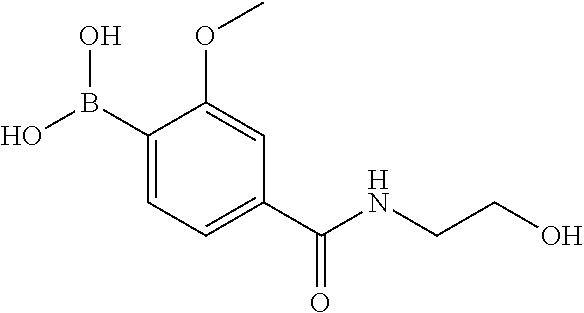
C1(B(O)O)=CC=C(C(=O)NCCO)C=C1OC
